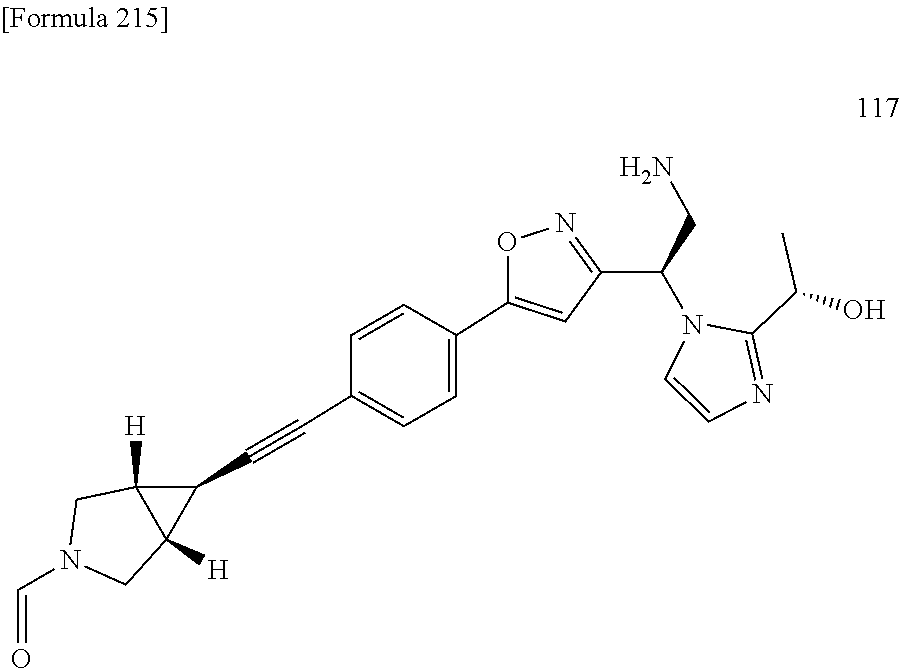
C1(C(C)O)=NC=CN1C(C1=NOC(C2=CC=C(C#CC3C4([H])C3([H])CN(C=O)C4)C=C2)=C1)CN
